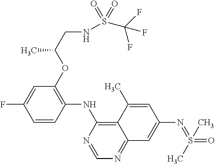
C1(OC(CNS(=O)(=O)C(F)(F)F)C)=C(NC2=C3C(=NC=N2)C=C(N=S(C)(=O)C)C=C3C)C=CC(F)=C1
